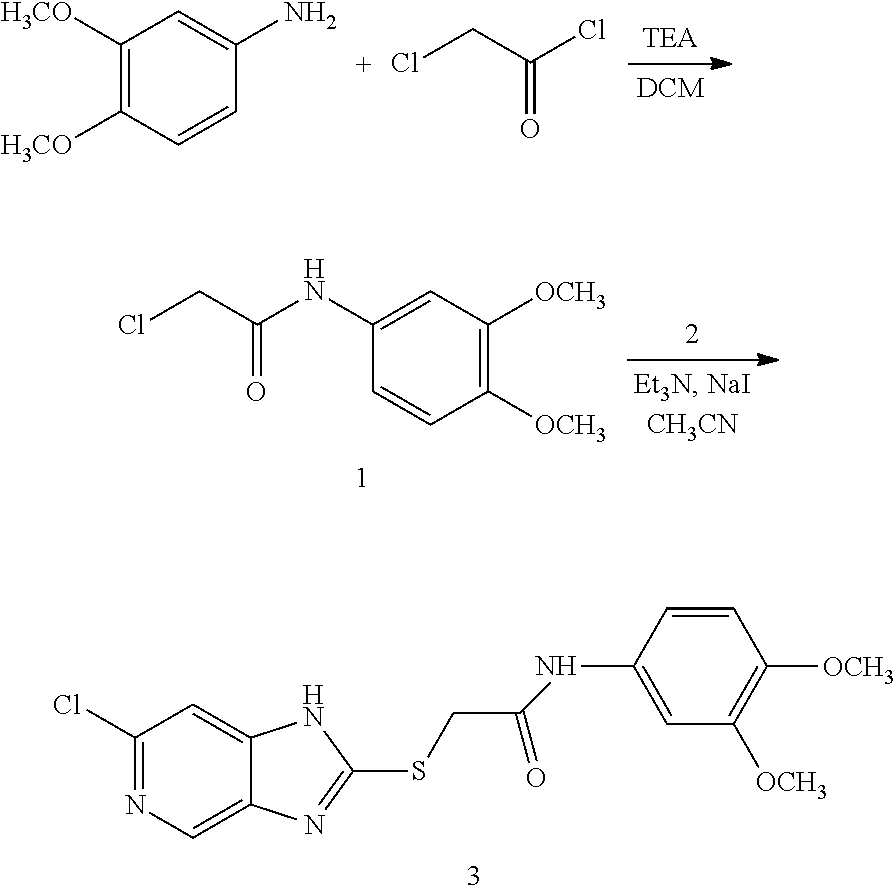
C1([H3CO])=C([H3CO])C=CC(N)=C1.ClCC(Cl)=O.C1([OCH3])=C([OCH3])C=C(NC(CCl)=O)C=C1.C1=CC(NC(=O)CSC2=NC3=CN=C(Cl)C=C3N2)=CC([OCH3])=C1[OCH3]
